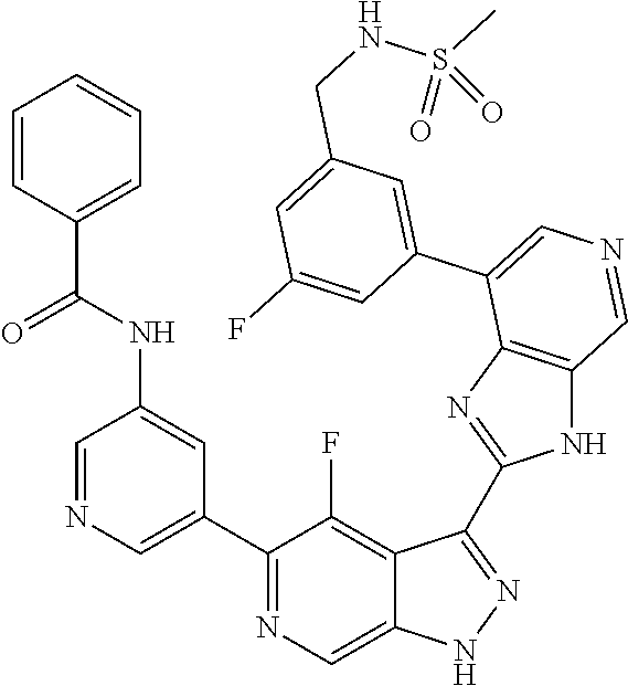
C1(C2=CN=CC(NC(=O)C3=CC=CC=C3)=C2)=NC=C2C(=C1F)C(C1=NC3=C(N1)C=NC=C3C1=CC(CNS(C)(=O)=O)=CC(F)=C1)=NN2
